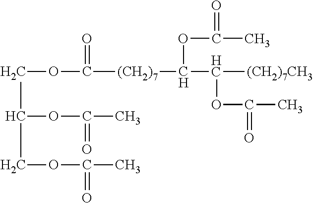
C(C(COC(=O)C)OC(=O)C)OC(=O)[(CH2)7]C(OC(C)=O)C([(CH2)7CH3])OC(C)=O
